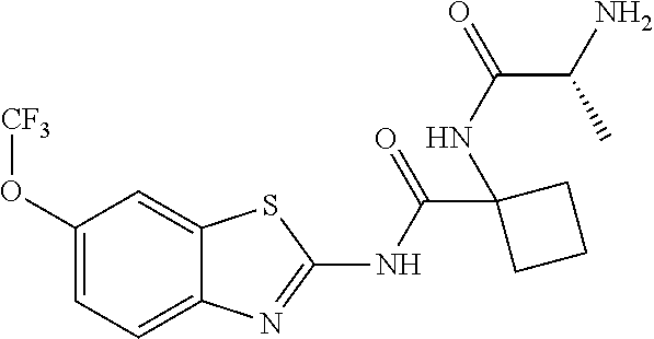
C1(O[CF3])=CC=C2C(=C1)SC(NC(C1(NC(C(C)N)=O)CCC1)=O)=N2
